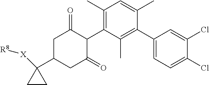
C1C(C2([X][R8])CC2)CC(=O)C(C2=C(C)C=C(C)C(C3=CC=C(Cl)C(Cl)=C3)=C2C)C1=O
